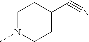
C1N(C)CCC(C#N)C1
